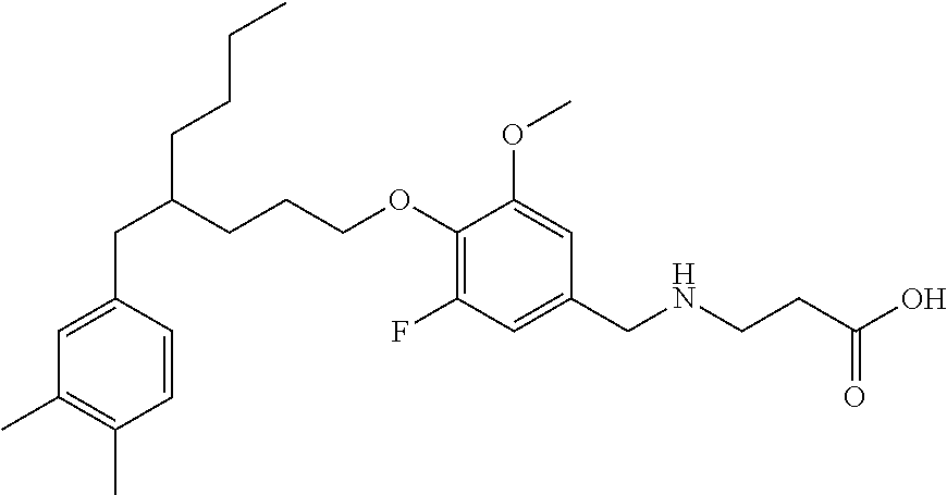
C1=CC(CC(CCCC)CCCOC2=C(F)C=C(CNCCC(O)=O)C=C2OC)=CC(C)=C1C
